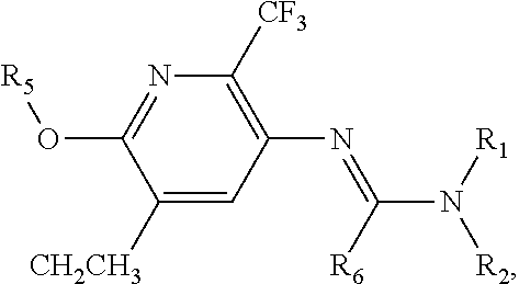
C1([CH2CH3])=CC(N=C(N([R1])[R2])[R6])=C([CF3])N=C1O[R5]
